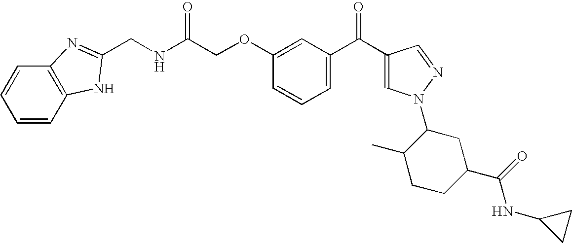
C(NC(COC1=CC(C(C2=CN(C3C(C)CCC(C(=O)NC4CC4)C3)N=C2)=O)=CC=C1)=O)C1=NC2=C(C=CC=C2)N1
